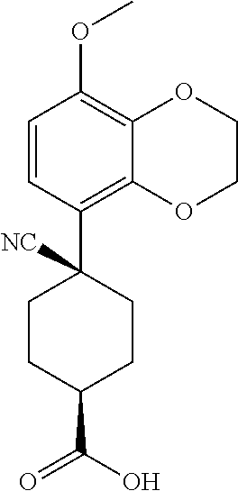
C1=CC(C2([NC])CCC(C(O)=O)CC2)=C2C(=C1OC)OCCO2
